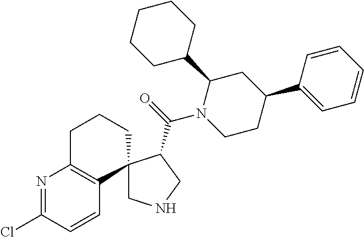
C1CCC(C2CC(C3=CC=CC=C3)CCN2C(=O)C2CNCC23C2=C(N=C(Cl)C=C2)CCC3)CC1
